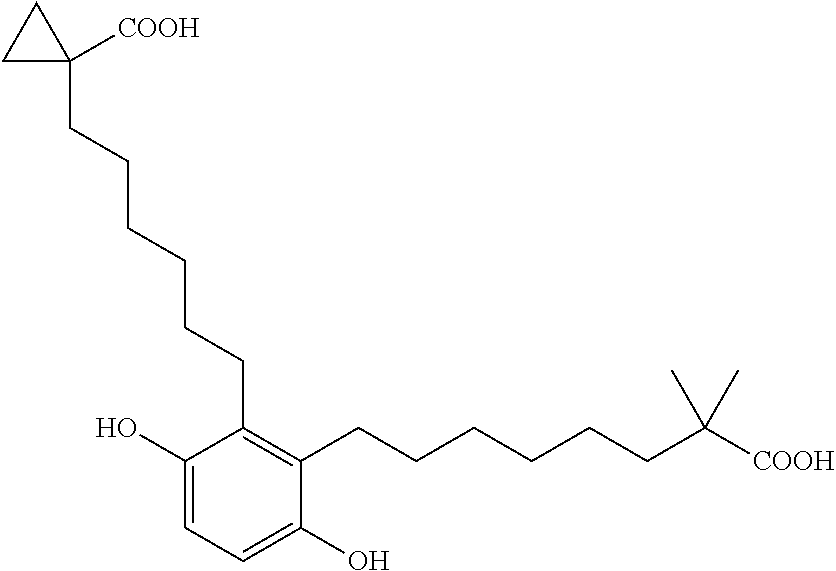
C1(O)=CC=C(O)C(CCCCCCC([COOH])(C)C)=C1CCCCCCC1([COOH])CC1
